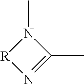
N1(C)[R]N=C1C
